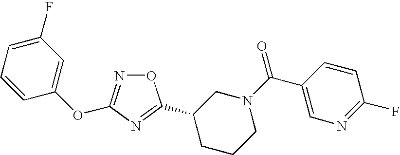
O1N=C(OC2=CC(F)=CC=C2)N=C1C1CCCN(C(=O)C2=CN=C(F)C=C2)C1
